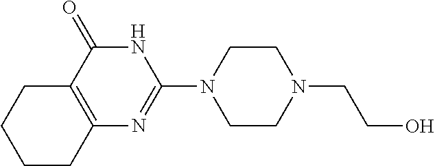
C12=C(C(=O)NC(N3CCN(CCO)CC3)=N1)CCCC2
